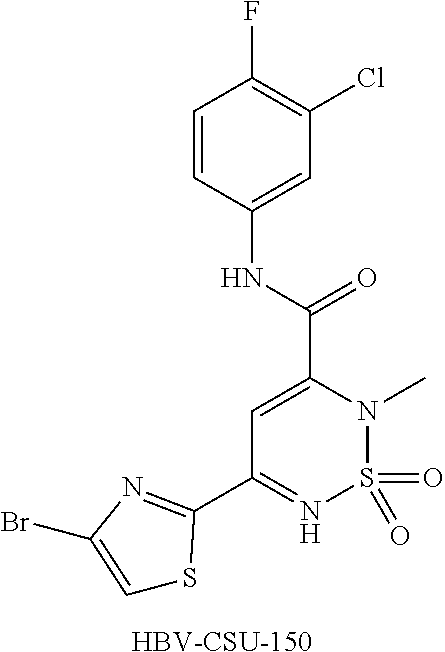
C1=C(Br)N=C(C2=NS(=O)(=O)N(C)C(C(NC3=CC(Cl)=C(F)C=C3)=O)=C2)S1.[HBV-CSU-150]
